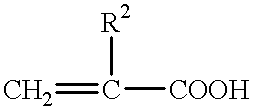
C=C([COOH])[R2]
